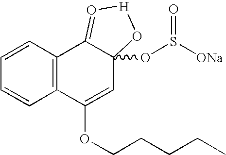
C1=CC=CC2=C1C1=O[H]OC1(OS([ONa])=O)C=C2OCCCCC
